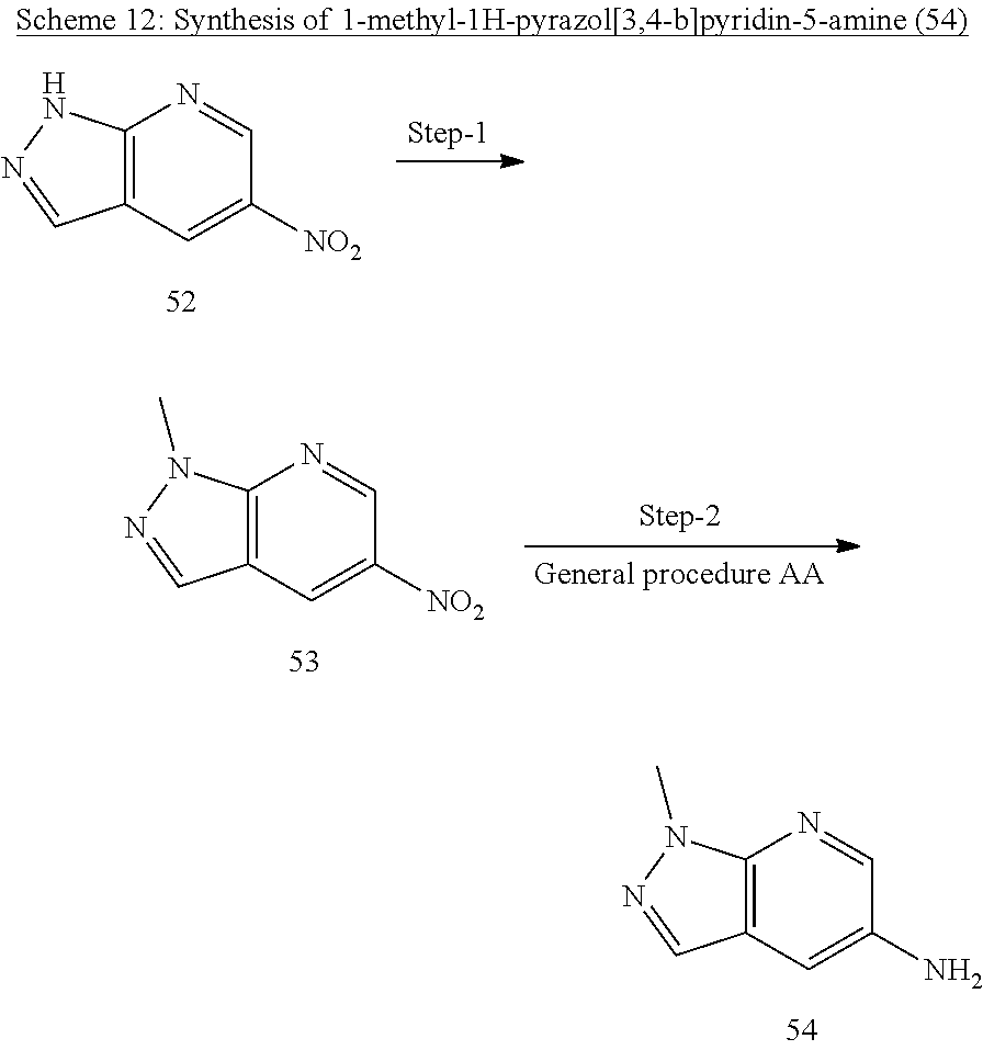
C12=C(NN=C1)N=CC([NO2])=C2.C12=C(N(C)N=C1)N=CC(N)=C2.C12=C(N(C)N=C1)N=CC([NO2])=C2
